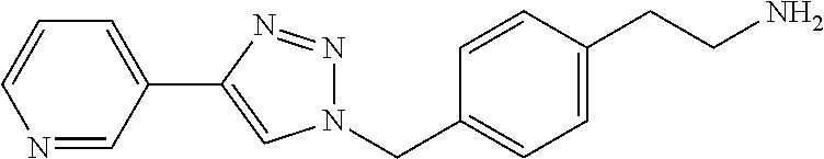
C1=CC(CCN)=CC=C1CN1N=NC(C2=CC=CN=C2)=C1
